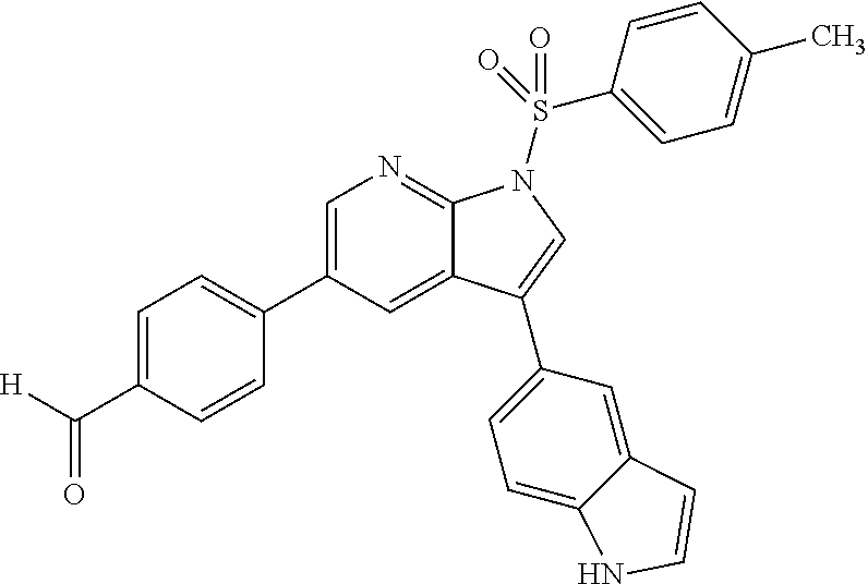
C1=C(C2=CC=C(C([H])=O)C=C2)C=C2C(=N1)N(S(C1=CC=C(C)C=C1)(=O)=O)C=C2C1=CC=C2C(=C1)C=CN2
